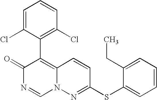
O=C1N=CN2C(=C1C1=C(Cl)C=CC=C1Cl)C=CC(SC1=CC=CC=C1CC)=N2
